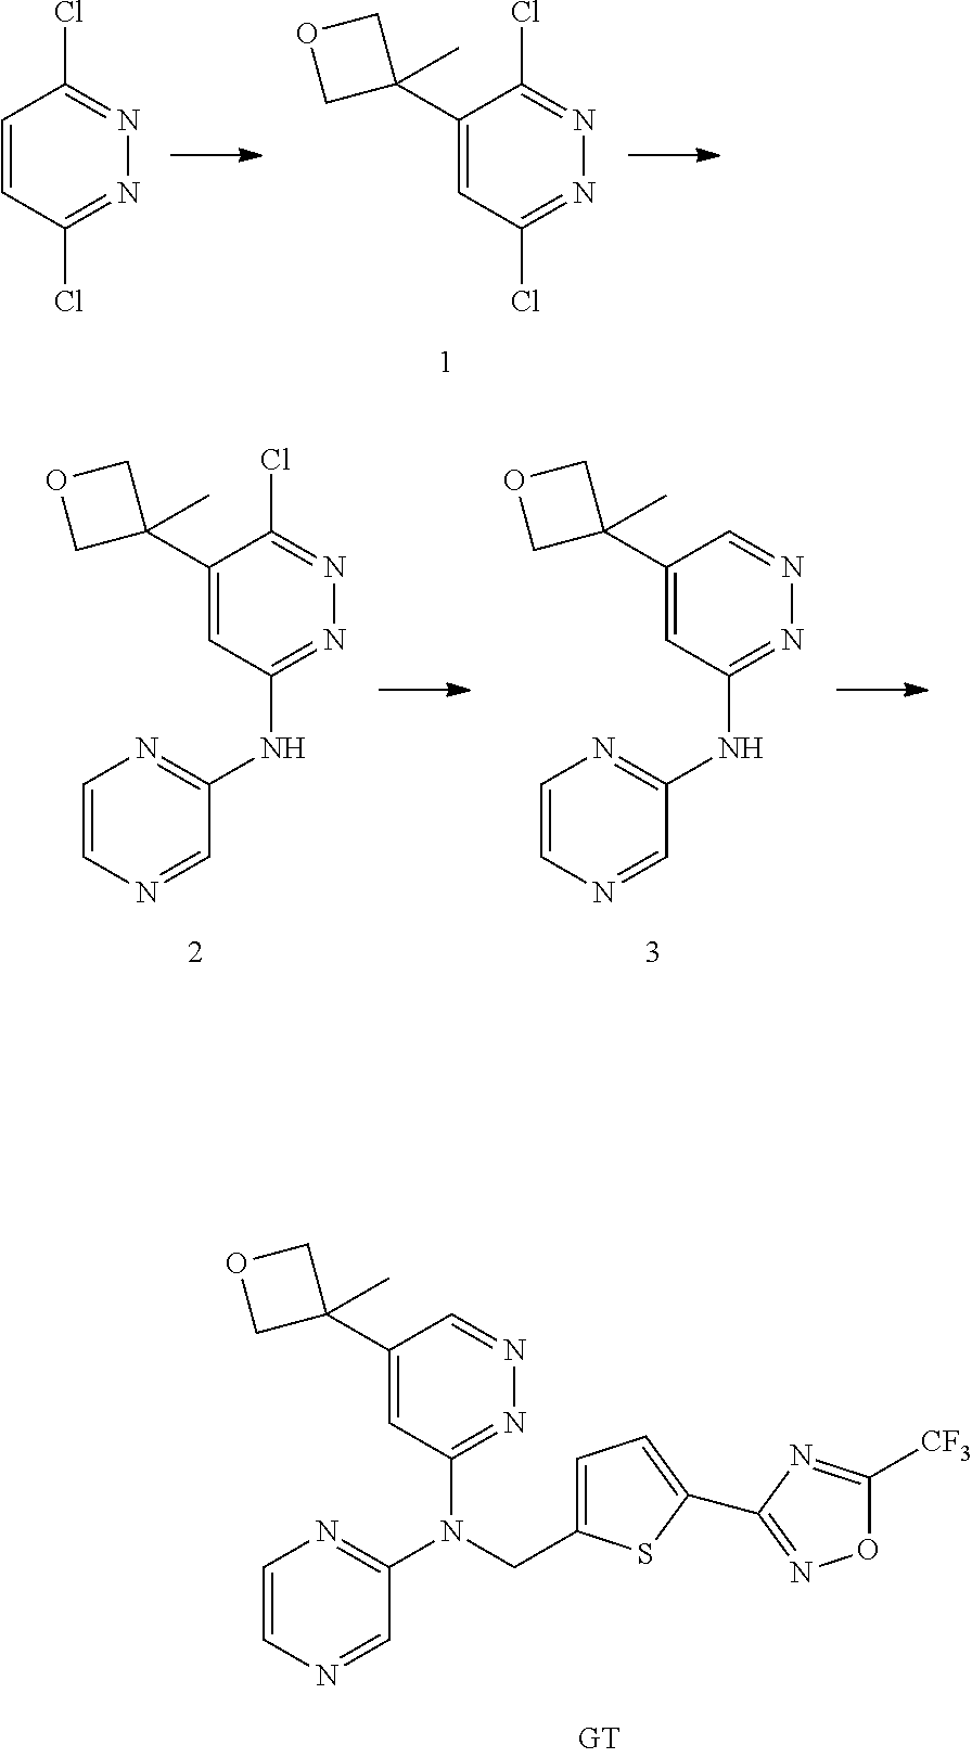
C1(C2(C)COC2)=CC(Cl)=NN=C1Cl.C1=CC(Cl)=NN=C1Cl.C1(C2(C)COC2)=CC(NC2=NC=CN=C2)=NN=C1.C1(C2(C)COC2)=CC(NC2=NC=CN=C2)=NN=C1Cl.C1(C2(C)COC2)=CC(N(C2=NC=CN=C2)CC2=CC=C(C3=NOC([CF3])=N3)S2)=NN=C1
